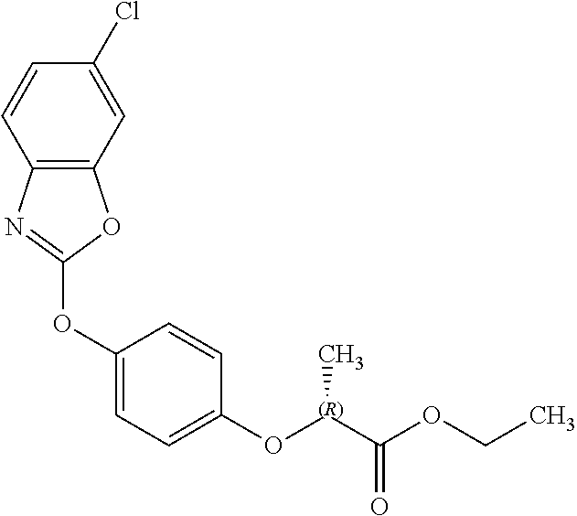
C1(Cl)=CC2=C(C=C1)N=C(OC1=CC=C(O[(R)](C(OCC)=O)C)C=C1)O2
